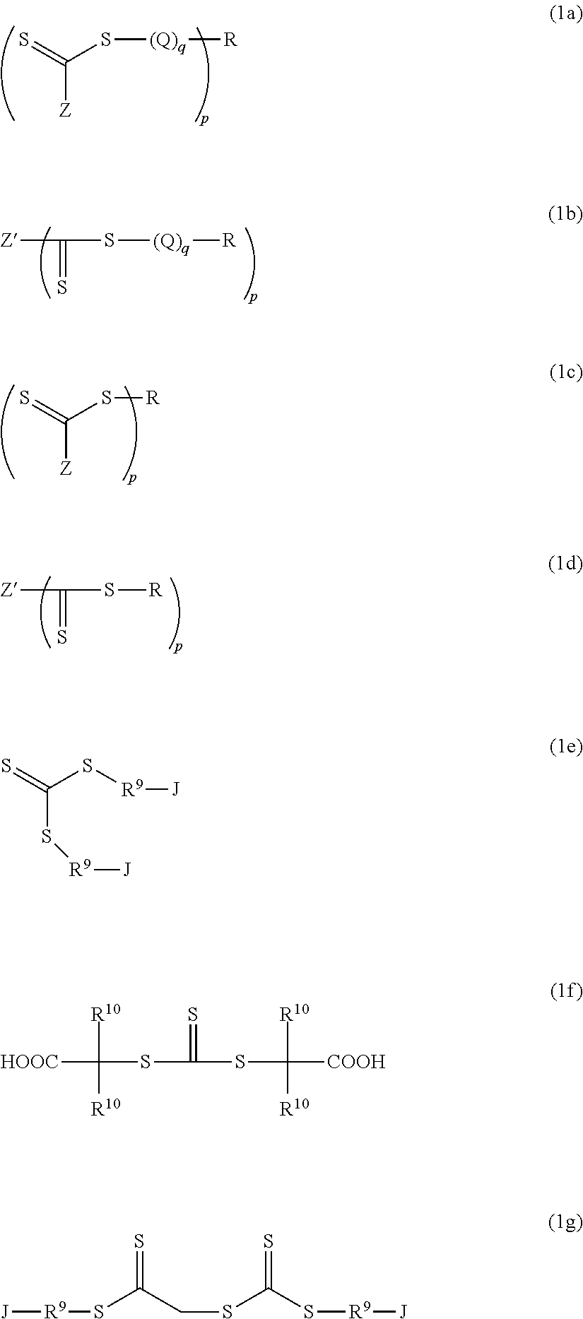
S=C(S[(Q)q][R])[Z].[Z]C(=S)S[(Q)q][R].S=C(S[R])[Z].[Z]C(=S)S[R].S=C(S[R9][J])S[R9][J].[HOOC]C([R10])(SC(SC([COOH])([R10])[R10])=S)[R10].[J][R9]SC(CSC(S[R9][J])=S)=S
